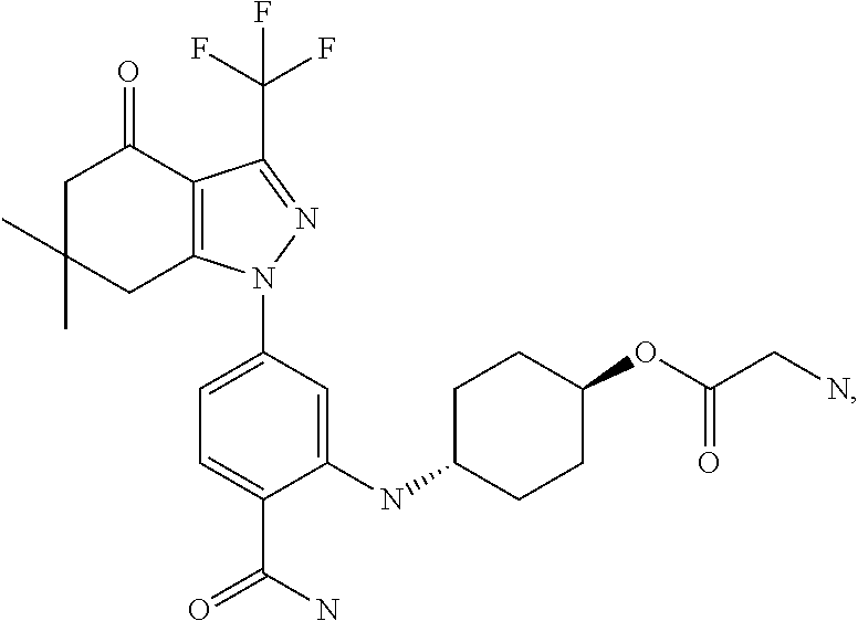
C1C(C)(C)CC2=C(C1=O)C(C(F)(F)F)=NN2C1=CC=C(C(N)=O)C(NC2CCC(OC(CN)=O)CC2)=C1
